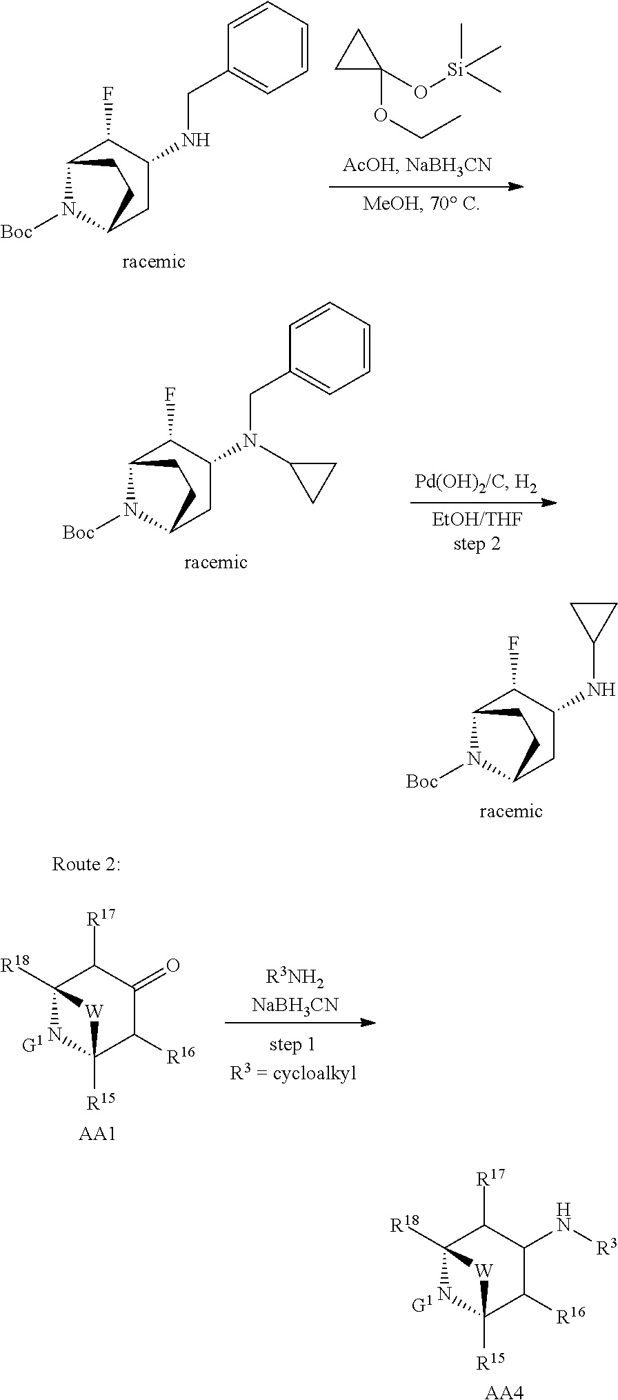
C1C(OCC)(O[Si](C)(C)C)C1.C12N([Boc])C(CC(NCC3=CC=CC=C3)C1F)CC2.C12N([Boc])C(CC(N(CC3=CC=CC=C3)C3CC3)C1F)CC2.C12N([Boc])C(CC(NC3CC3)C1F)CC2.C12([R18])NC([R15])(C([R16])C(=O)C1[R17])[W]2.[AA1].C12([R18])NC([R15])(C([R16])C(N[R3])C1[R17])[W]2.[AA4]
